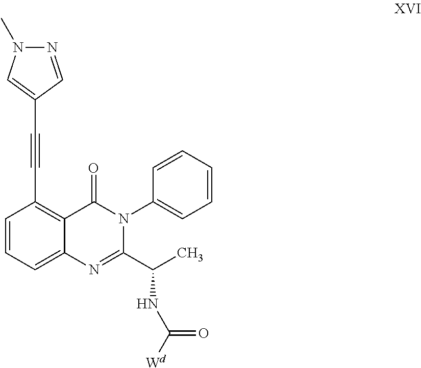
C1=CC=C2C(=C1C#CC1=CN(C)N=C1)C(=O)N(C1=CC=CC=C1)C(C(C)NC([Wd])=O)=N2
